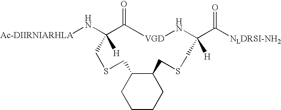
[Ac-DIIRNIARHLA]NC1([H])C(=O)[VGD]NC(C([NLDRSI-NH2])=O)([H])CSCC2CCCCC2CSC1
